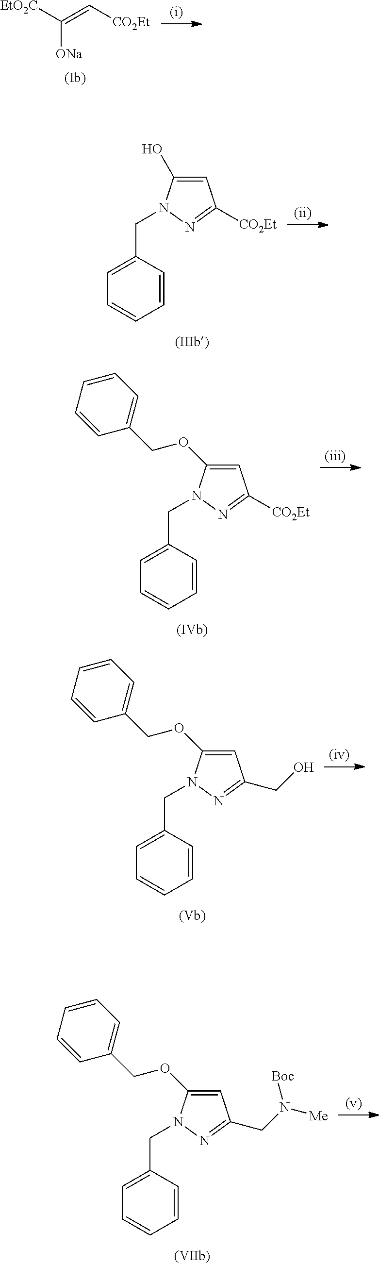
[EtO2C]C(=C[CO2Et])[ONa].C1=C(O)N(CC2=CC=CC=C2)N=C1[CO2Et].C1=C(OCC2=CC=CC=C2)N(CC2=CC=CC=C2)N=C1[CO2Et].C1=C(OCC2=CC=CC=C2)N(CC2=CC=CC=C2)N=C1CN([Me])[Boc].C1=C(OCC2=CC=CC=C2)N(CC2=CC=CC=C2)N=C1CO
